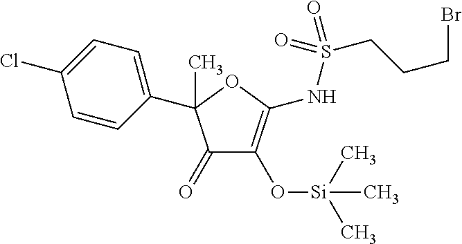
C1(=O)C(O[Si](C)(C)C)=C(NS(CCCBr)(=O)=O)OC1(C1=CC=C(Cl)C=C1)C
